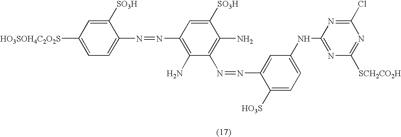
C1([SO3H])=CC([HO3SOH4C2O2S])=CC=C1N=NC1=C(N)C(N=NC2=CC(NC3=NC([SCH2CO2H])=NC(Cl)=N3)=CC=C2[HO3S])=C(N)C([SO3H])=C1
